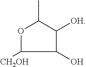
O1C([CH2OH])C(O)C([OH])C1C
